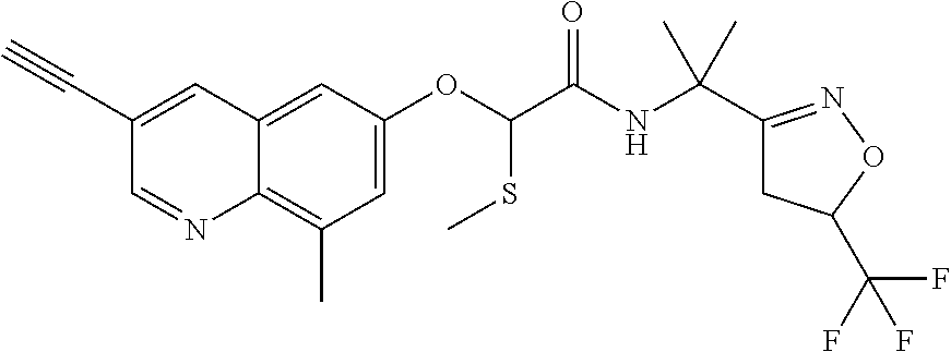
C1(C#C)=CC2=CC(OC(SC)C(NC(C3=NOC(C(F)(F)F)C3)(C)C)=O)=CC(C)=C2N=C1
